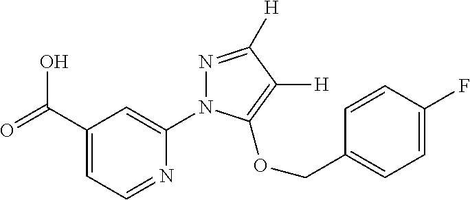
OC(C1=CC=NC(N2N=C([H])C([H])=C2OCC2=CC=C(F)C=C2)=C1)=O
